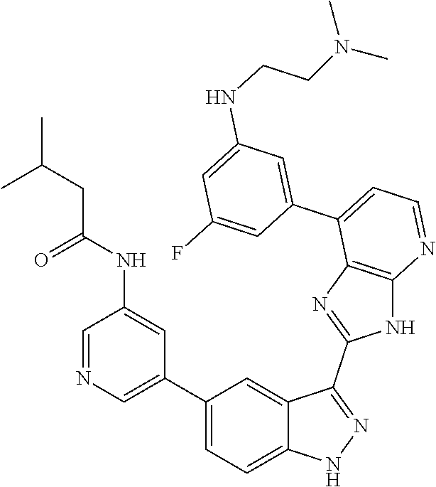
C1=NC=C(C2=CC=C3C(=C2)C(C2=NC4=C(N2)N=CC=C4C2=CC(NCCN(C)C)=CC(F)=C2)=NN3)C=C1NC(=O)CC(C)C
